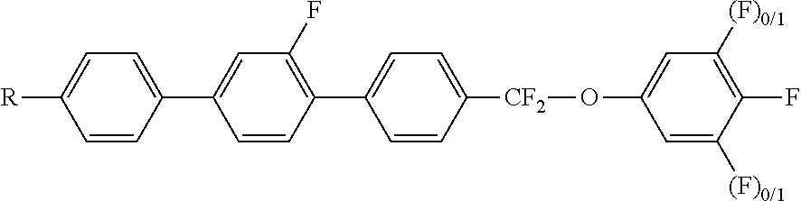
C1=C([(F)0/1])C(F)=C([(F)0/1])C=C1O[CF2]C1=CC=C(C2=C(F)C=C(C3=CC=C([R])C=C3)C=C2)C=C1
